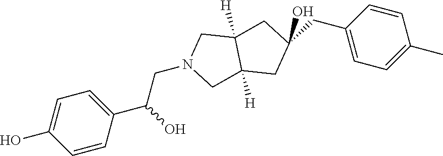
C1=C(O)C=CC(C(O)CN2CC3([H])C([H])(C2)CC(CC2=CC=C(C)C=C2)(O)C3)=C1
